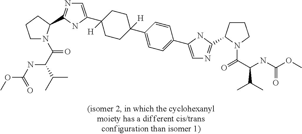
COC(NC(C(=O)N1CCCC1C1=NC=C(C2([H])CCC(C3=CC=C(C4=CN=C(C5CCCN5C(C(NC(OC)=O)C(C)C)=O)N4)C=C3)([H])CC2)N1)C(C)C)=O
